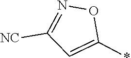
[NC]C1=NOC(*)=C1
